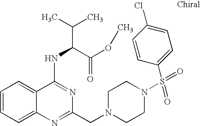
C1=CC=C2C(=C1)C(NC(C(=O)OC)C(C)C)=NC(CN1CCN(S(=O)(C3=CC=C(Cl)C=C3)=O)CC1)=N2
